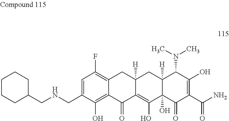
C12=C(F)C=C(CNCC3CCCCC3)C(O)=C1C(=O)C1=C(O)C3(O)C([H])(CC1([H])C2)C(N(C)C)C(O)=C(C(N)=O)C3=O
